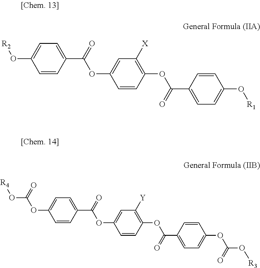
C1=CC(C(=O)OC2=CC([X])=C(OC(C3=CC=C(O[R1])C=C3)=O)C=C2)=CC=C1O[R2].C1=CC(C(=O)OC2=CC([Y])=C(OC(C3=CC=C(OC(O[R3])=O)C=C3)=O)C=C2)=CC=C1OC(O[R4])=O
